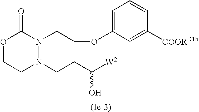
O1CCN(CCC([W2])O)N(CCOC2=CC=CC([COORD1b])=C2)C1=O
